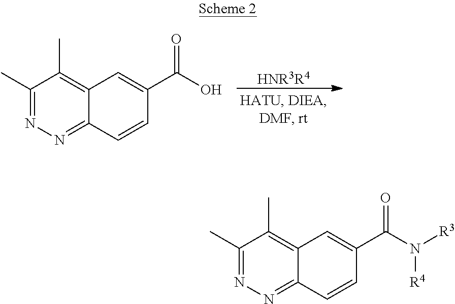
C1(C)=NN=C2C(=C1C)C=C(C(O)=O)C=C2.[HNR3R4].C1(C)=NN=C2C(=C1C)C=C(C(N([R3])[R4])=O)C=C2
